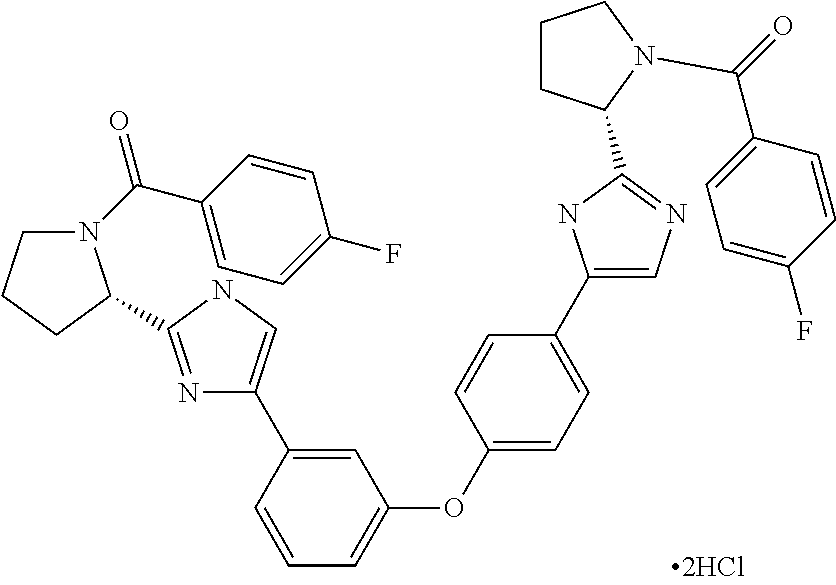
C1=C(C2=CNC(C3N(C(C4=CC=C(F)C=C4)=O)CCC3)=N2)C=CC=C1OC1=CC=C(C2=CN=C(C3CCCN3C(=O)C3=CC=C(F)C=C3)N2)C=C1
